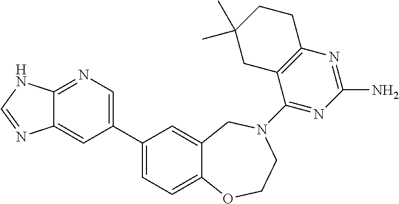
C1(C2=CN=C3C(=C2)N=CN3)=CC=C2C(=C1)CN(C1=NC(N)=NC3=C1CC(C)(C)CC3)CCO2
